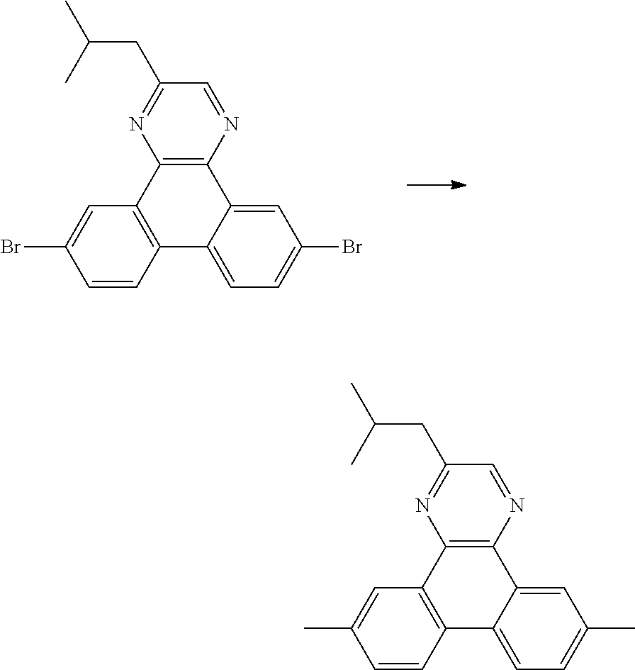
C1=CC2=C(C=C1Br)C1=C(C3=CC(Br)=CC=C23)N=CC(CC(C)C)=N1.C1=CC2=C(C=C1C)C1=C(C3=CC(C)=CC=C23)N=CC(CC(C)C)=N1
